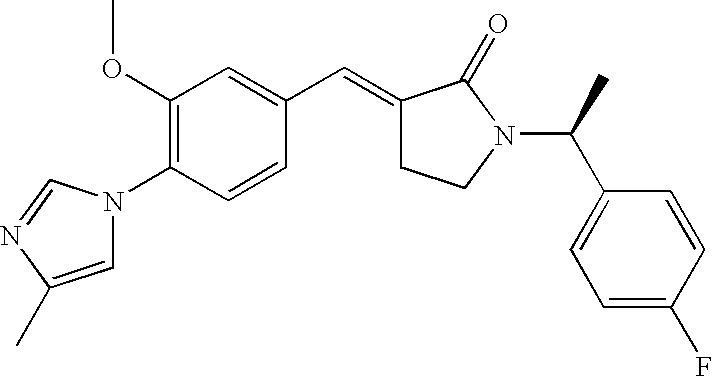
C1=CC(N2C=C(C)N=C2)=C(OC)C=C1C=C1CCN(C(C2=CC=C(F)C=C2)C)C1=O
